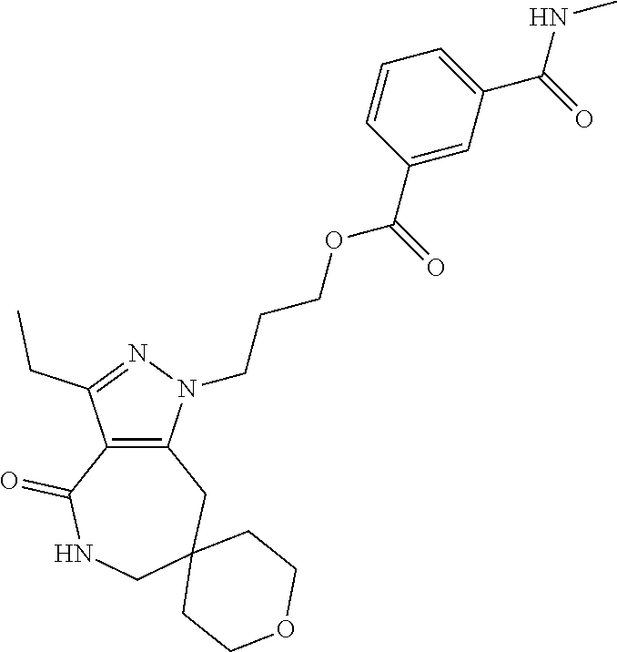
C12=C(N(CCCOC(C3=CC(C(=O)NC)=CC=C3)=O)N=C1CC)CC1(CNC2=O)CCOCC1
